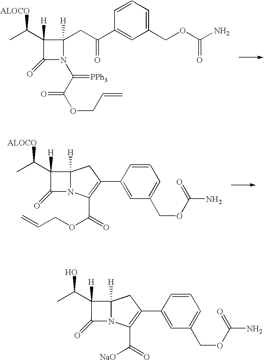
C1([H])(C([ALOCO])C)C(=O)N(C(C(=O)OCC=C)=[PPh3])C1([H])CC(=O)C1=CC(COC(=O)N)=CC=C1.C1(=O)N2C([H])(CC(C3=CC(COC(=O)N)=CC=C3)=C2C(OCC=C)=O)C1([H])C([ALOCO])C.C1(=O)N2C([H])(CC(C3=CC(COC(=O)N)=CC=C3)=C2C([NaO])=O)C1([H])C(O)C
